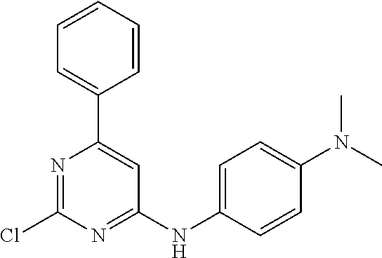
C1=CC=CC(C2=CC(NC3=CC=C(N(C)C)C=C3)=NC(Cl)=N2)=C1
